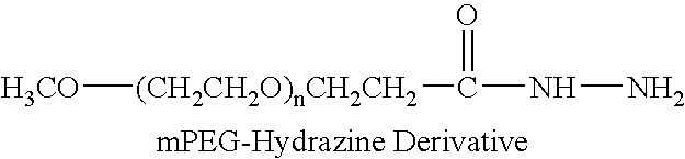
[H3CO][(CH2CH2O)nCH2CH2]C(=O)NN
